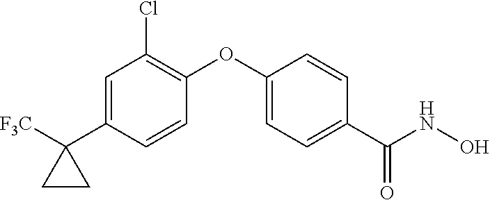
C1=C(C2([F3C])CC2)C=CC(OC2=CC=C(C(NO)=O)C=C2)=C1Cl
